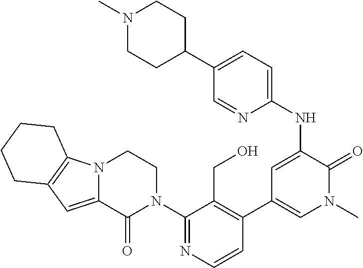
C1=CN=C(N2CCN3C(=CC4=C3CCCC4)C2=O)C(CO)=C1C1=CN(C)C(=O)C(NC2=CC=C(C3CCN(C)CC3)C=N2)=C1
